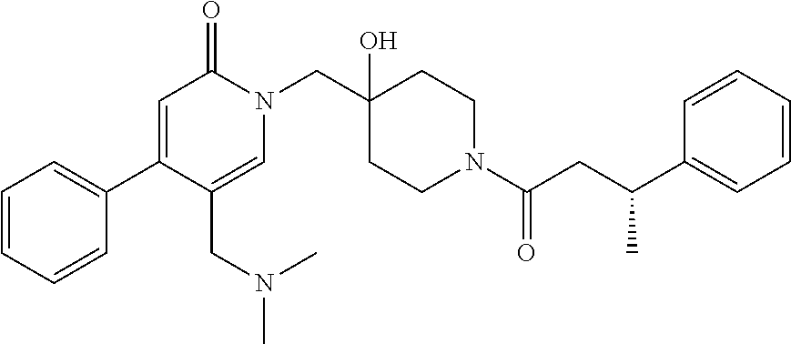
N1(CC2(O)CCN(C(=O)CC(C3=CC=CC=C3)C)CC2)C(=O)C=C(C2=CC=CC=C2)C(CN(C)C)=C1
